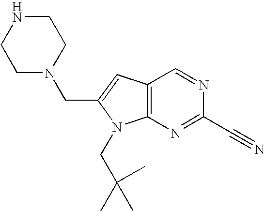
N1CCN(CC2=CC3=C(N2CC(C)(C)C)N=C(C#N)N=C3)CC1
